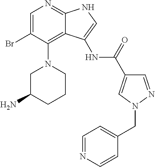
C1=C(Br)C(N2CC(N)CCC2)=C2C(=N1)NC=C2NC(C1=CN(CC2=CC=NC=C2)N=C1)=O
